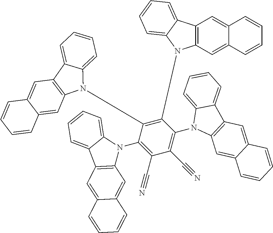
C1(N2C3=C(C=C4C(=C3)C=CC=C4)C3=CC=CC=C23)=C(N2C3=C(C=C4C(=C3)C=CC=C4)C3=CC=CC=C32)C(N2C3=C(C=C4C(=C3)C=CC=C4)C3=CC=CC=C32)=C(C#N)C(C#N)=C1N1C2=C(C=C3C(=C2)C=CC=C3)C2=CC=CC=C12
